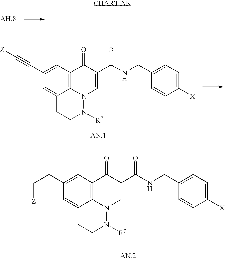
C1=C(C#C[Z])C=C2C3=C1C(=O)C(C(=O)NCC1=CC=C([X])C=C1)=CN3N([R7])CC2.C1=C(CC[Z])C=C2C3=C1C(=O)C(C(=O)NCC1=CC=C([X])C=C1)=CN3N([R7])CC2
